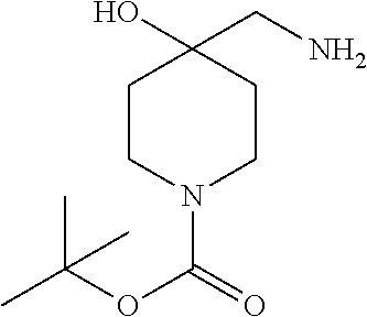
C1CN(C(=O)OC(C)(C)C)CCC1(CN)O
